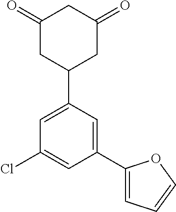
C1(=O)CC(C2=CC(Cl)=CC(C3=CC=CO3)=C2)CC(=O)C1
